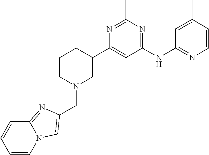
C1(C2CCCN(CC3=CN4C=CC=CC4=N3)C2)=CC(NC2=NC=CC(C)=C2)=NC(C)=N1
